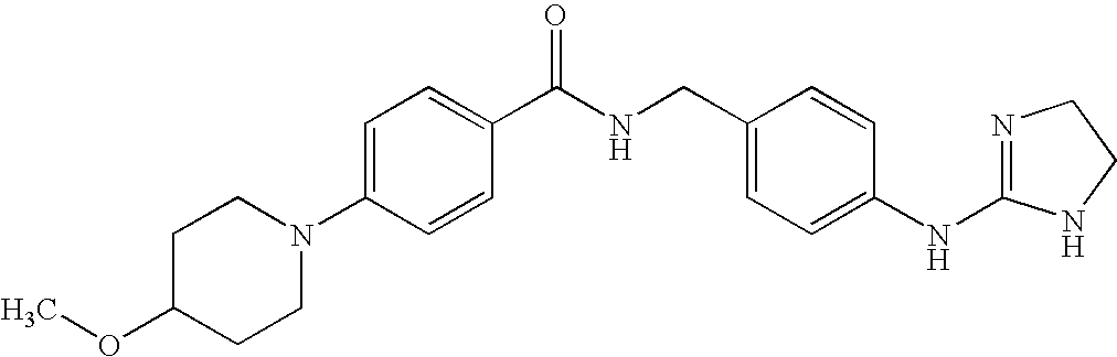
C1=C(N2CCC(OC)CC2)C=CC(C(NCC2=CC=C(NC3=NCCN3)C=C2)=O)=C1
